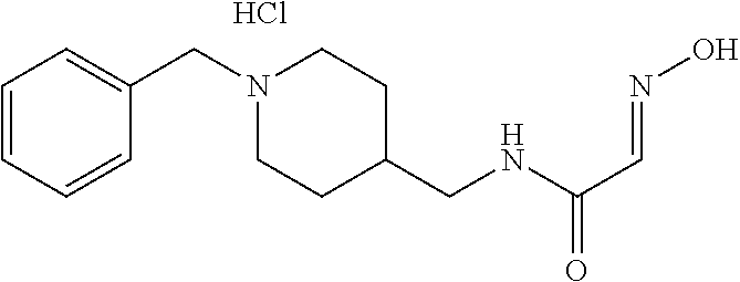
C1=CC=CC(CN2CCC(CNC(C=NO)=O)CC2)=C1.Cl
